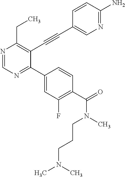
N1=CN=C(C2=CC(F)=C(C(=O)N(CCCN(C)C)C)C=C2)C(C#CC2=CN=C(N)C=C2)=C1CC
